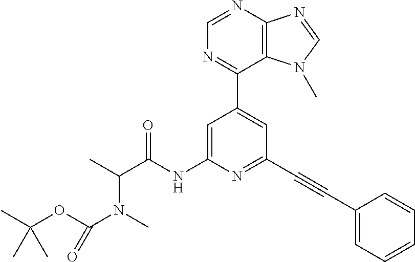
C1(C2=CC(C#CC3=CC=CC=C3)=NC(NC(C(C)N(C)C(OC(C)(C)C)=O)=O)=C2)=NC=NC2=C1N(C)C=N2
